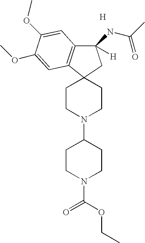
C12(CCN(C3CCN(C(OCC)=O)CC3)CC1)C1=C(C(NC(C)=O)([H])C2)C=C(OC)C(OC)=C1.[H]
